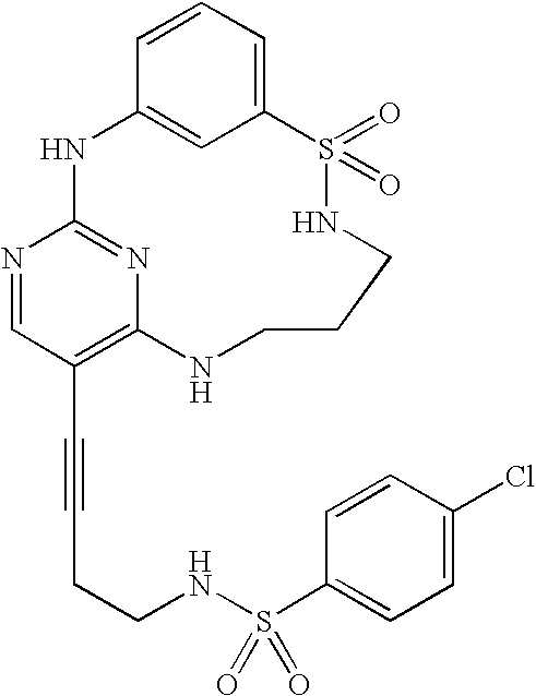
C1=CC=C2C=C1NC1=NC(=C(C#CCCNS(C3=CC=C(Cl)C=C3)(=O)=O)C=N1)NCCCNS2(=O)=O
